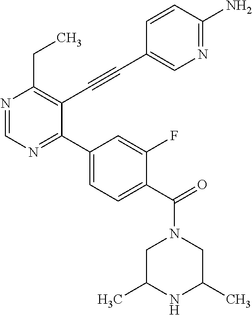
N1=CN=C(C2=CC=C(C(=O)N3CC(C)NC(C)C3)C(F)=C2)C(C#CC2=CN=C(N)C=C2)=C1CC
